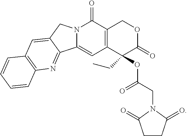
C12=CC3=C(C(=O)N1CC1=CC4=C(N=C21)C=CC=C4)COC(=O)C3(CC)OC(CN1C(=O)CCC1=O)=O
